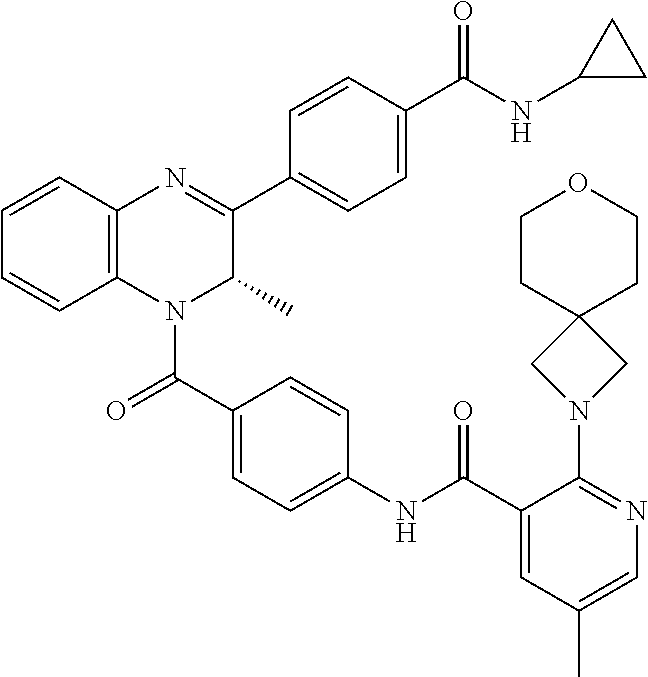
C12(CN(C3=NC=C(C)C=C3C(NC3=CC=C(C(=O)N4C(C)C(C5=CC=C(C(NC6CC6)=O)C=C5)=NC5=C4C=CC=C5)C=C3)=O)C1)CCOCC2
